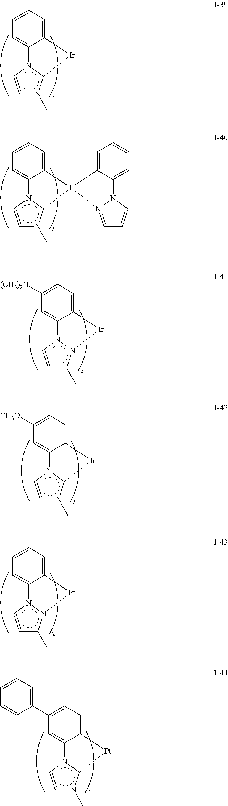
C12=CC=CC=C1N1C=CN(C)C1[Ir]2.C12=CC=CC=C1N1C=CN(C)C1[Ir]21C2=CC=CC=C2N2C=CC=N21.C12=CC=C([(CH3)2N])C=C1N1C=CC(C)N1[Ir]2.C12=CC=C([CH3O])C=C1N1C=CN(C)C1[Ir]2.C12=CC=CC=C1N1C=CC(C)N1[Pt]2.C12=CC=C(C3=CC=CC=C3)C=C1N1C=CN(C)C1[Pt]2
